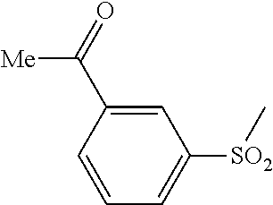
C1=CC=C([SO2]C)C=C1C(=O)[Me]
